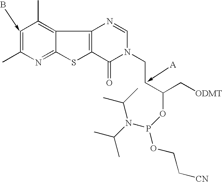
C1=C(C)N=C2C(=C1C)C1=C(S2)C(=O)N(CCC(C[ODMT])OP(OCC[CN])N(C(C)C)C(C)C)C=N1.B
